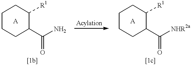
C1CCC(C(N)=O)C([R1])C1.[A].C1CCC(C([NHR2a])=O)C([R1])C1.[A]
